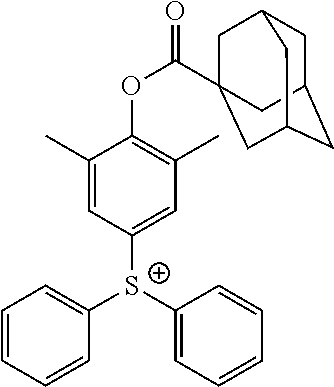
C1=CC=CC([S+](C2=CC(C)=C(OC(=O)C34CC5CC(CC(C3)C5)C4)C(C)=C2)C2=CC=CC=C2)=C1
